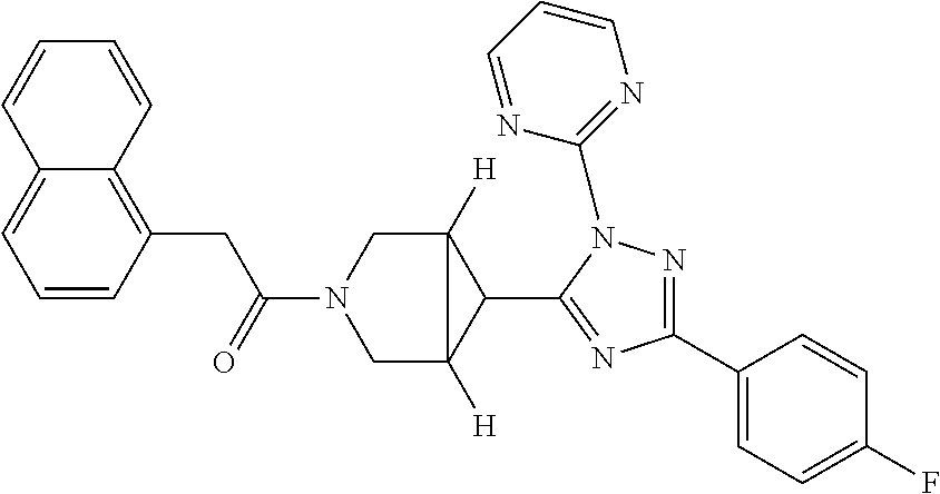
C(N1CC2([H])C(C3=NC(C4=CC=C(F)C=C4)=NN3C3=NC=CC=N3)C2([H])C1)(CC1=C2C(=CC=C1)C=CC=C2)=O
